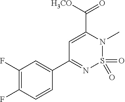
C1(F)=C(F)C=CC(C2=NS(=O)(=O)N(C)C(C([H3CO])=O)=C2)=C1
